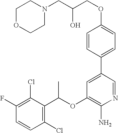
C1=CC(Cl)=C(C(OC2=C(N)N=CC(C3=CC=C(OCC(CN4CCOCC4)O)C=C3)=C2)C)C(Cl)=C1F
